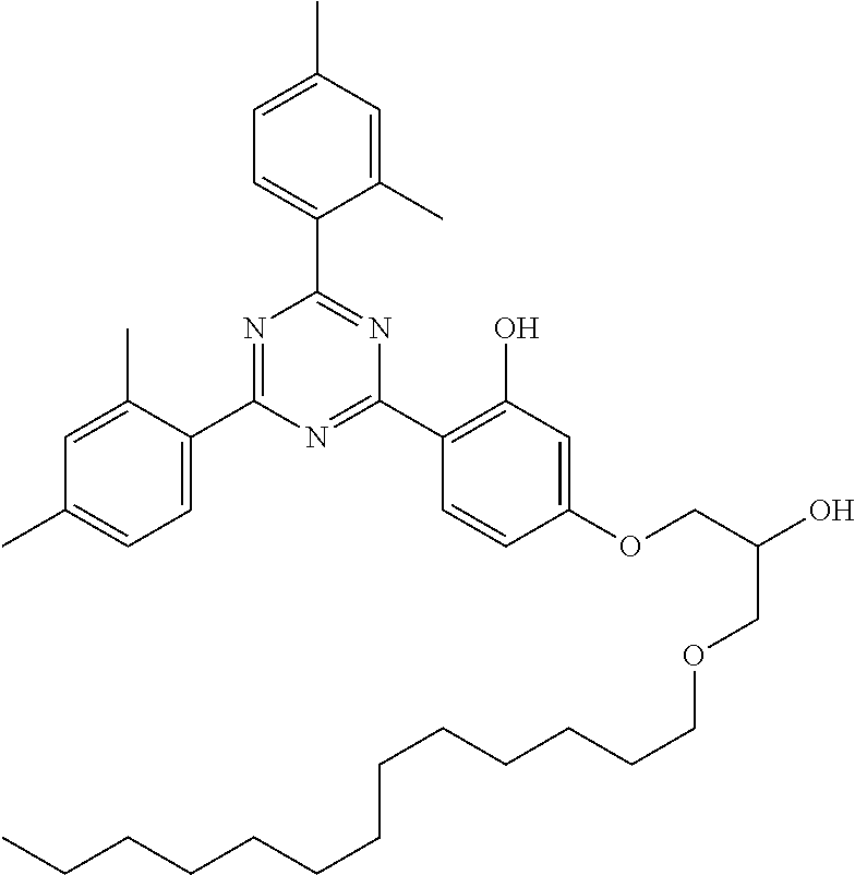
C1(C)=CC(C)=CC=C1C1=NC(C2=C(O)C=C(OCC(COCCCCCCCCCCCCC)O)C=C2)=NC(C2=CC=C(C)C=C2C)=N1
